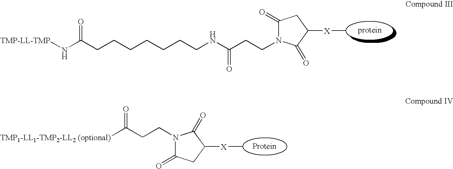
C1(=O)N(CCC(NCCCCCCCC(N[TMP-LL-TMP])=O)=O)C(=O)C([X]C)C1.N1(CCC([TMP1-LL1-TMP2-LL2 (optional)])=O)C(=O)CC([X]C)C1=O
